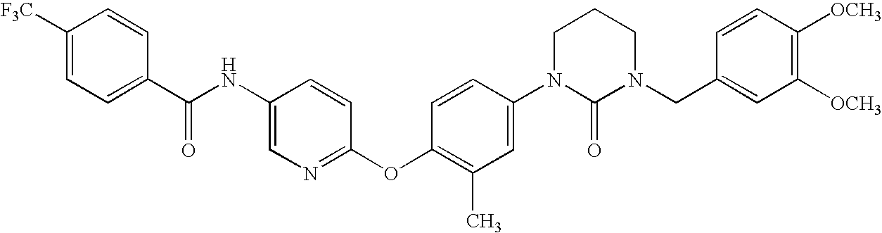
C1([CF3])=CC=C(C(NC2=CN=C(OC3=C(C)C=C(N4C(=O)N(CC5=CC([OCH3])=C([OCH3])C=C5)CCC4)C=C3)C=C2)=O)C=C1
